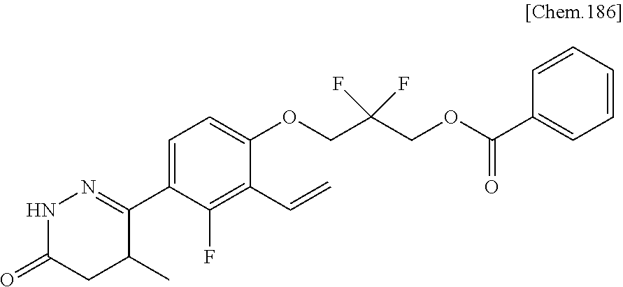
C1(C2=NNC(=O)CC2C)=CC=C(OCC(COC(C2=CC=CC=C2)=O)(F)F)C(C=C)=C1F
